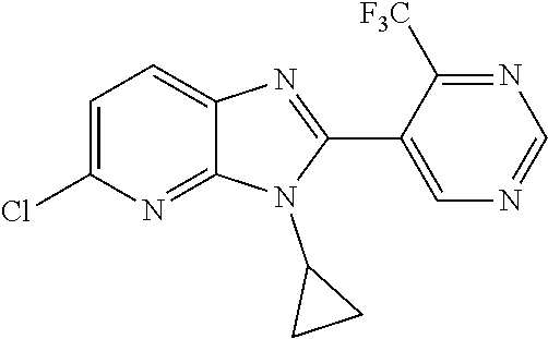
C1=C(Cl)N=C2C(=C1)N=C(C1=CN=CN=C1[F3C])N2C1CC1
